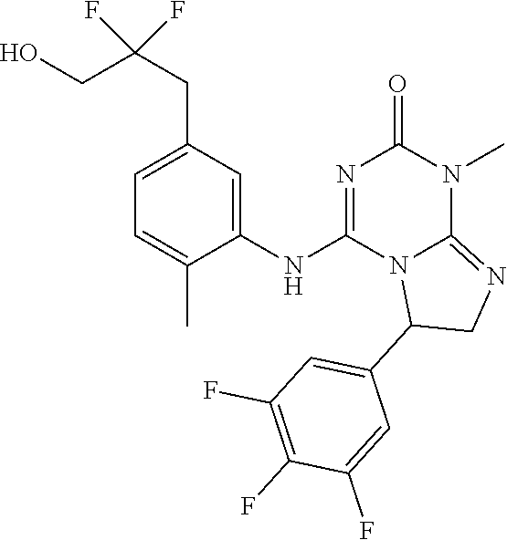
C1=C(CC(CO)(F)F)C=C(NC2=NC(=O)N(C)C3=NCC(C4=CC(F)=C(F)C(F)=C4)N23)C(C)=C1
